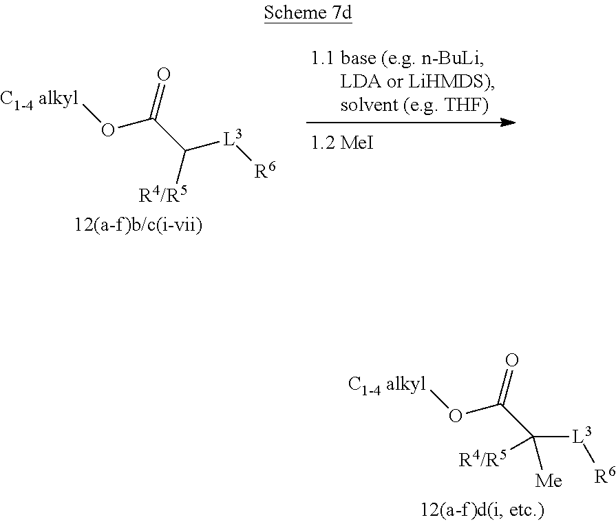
[C1-4 alkyl]OC(C([L3][R6])[R4/R5])=O.[C1-4 alkyl]OC(C([L3][R6])([R4/R5])[Me])=O
